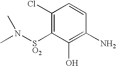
C1(Cl)=C([SO2]N(C)C)C(O)=C(N)C=C1
